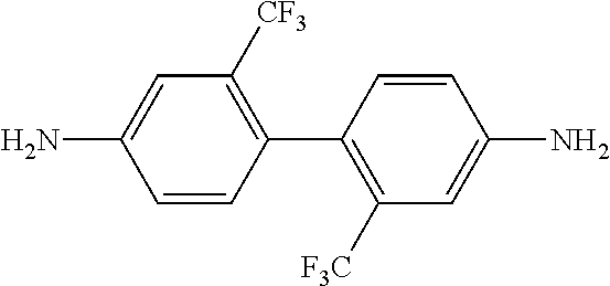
C1=CC(C2=C([F3C])C=C(N)C=C2)=C([CF3])C=C1N
